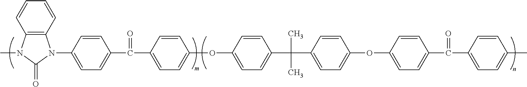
C12=C(N(C)C(=O)N1C1=CC=C(C(C3=CC=C(OC4=CC=C(C(C)(C)C5=CC=C(OC6=CC=C(C(C7=CC=C(C)C=C7)=O)C=C6)C=C5)C=C4)C=C3)=O)C=C1)C=CC=C2
